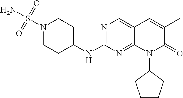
N1(S(N)(=O)=O)CCC(NC2=NC=C3C(=N2)N(C2CCCC2)C(=O)C(C)=C3)CC1
